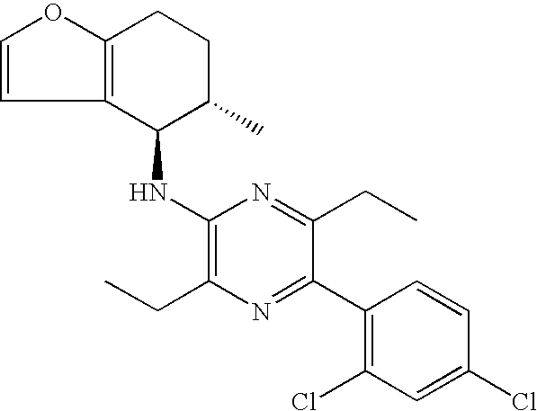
C1(NC2=C(CC)N=C(C3=C(Cl)C=C(Cl)C=C3)C(CC)=N2)C(C)CCC2=C1C=CO2
